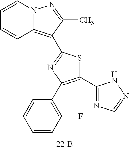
C1=CC2=C(C3=NC(C4=C(F)C=CC=C4)=C(C4=NC=NN4)S3)C(C)=NN2C=C1
